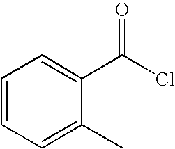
C1=CC=C(C)C(C(Cl)=O)=C1
